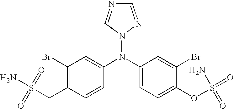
C1(Br)=C(CS(N)(=O)=O)C=CC(N(C2=CC=C(OS(=O)(N)=O)C(Br)=C2)N2C=NC=N2)=C1
